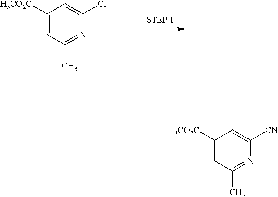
C1([H3CO2C])=CC(C)=NC(Cl)=C1.C1([H3CO2C])=CC(C)=NC([CN])=C1
